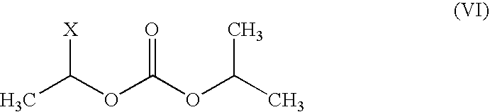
CC(OC(OC(C)C)=O)[X]
